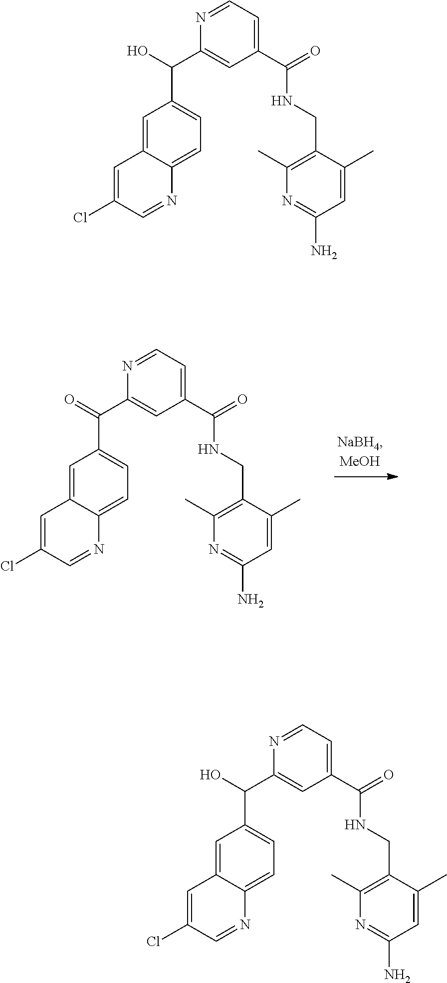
C1=C(Cl)C=NC2=CC=C(C(C3=CC(C(=O)NCC4=C(C)N=C(N)C=C4C)=CC=N3)=O)C=C12.C1=C(Cl)C=NC2=CC=C(C(C3=CC(C(=O)NCC4=C(C)N=C(N)C=C4C)=CC=N3)O)C=C12.C1=C(Cl)C=NC2=CC=C(C(C3=CC(C(=O)NCC4=C(C)N=C(N)C=C4C)=CC=N3)O)C=C12
